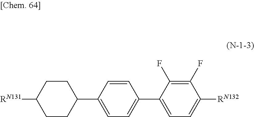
C1CC(C2=CC=C(C3=CC=C([RN132])C(F)=C3F)C=C2)CCC1[RN131]
